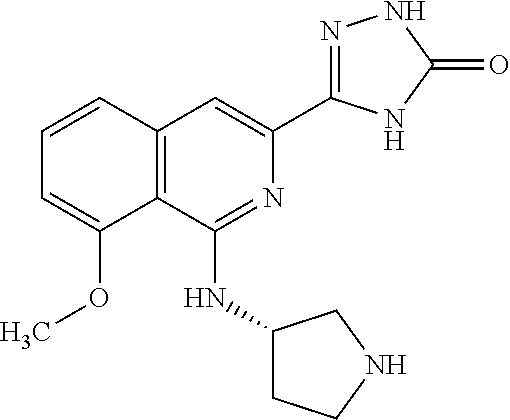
N1=C(NC2CCNC2)C2=C(C=C1C1=NNC(=O)N1)C=CC=C2OC
